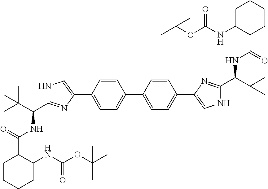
C1(C2=CC=C(C3=CNC(C(C(C)(C)C)NC(C4CCCCC4NC(OC(C)(C)C)=O)=O)=N3)C=C2)=CC=C(C2=CNC(C(C(C)(C)C)NC(C3CCCCC3NC(OC(C)(C)C)=O)=O)=N2)C=C1
